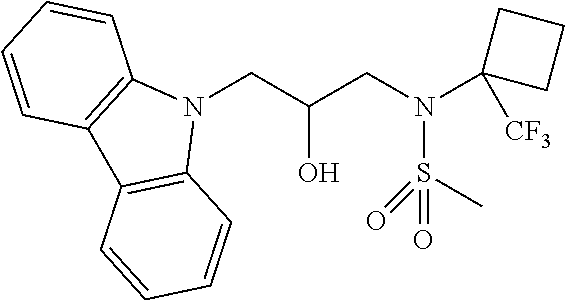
N1(CC(CN(S(=O)(=O)C)C2([CF3])CCC2)O)C2=C(C3=C1C=CC=C3)C=CC=C2
